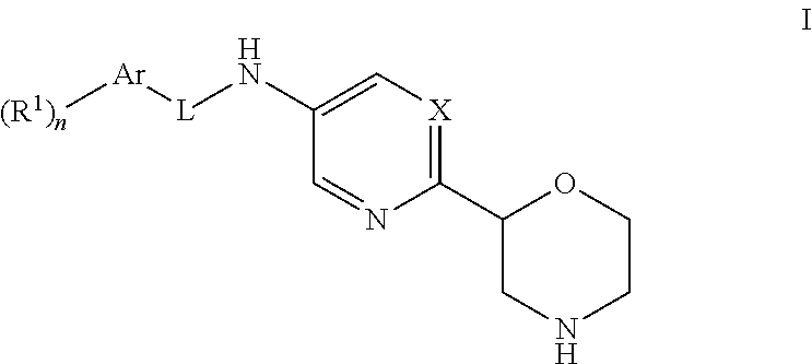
C1(C2=[X]C=C(N[L][Ar][(R1)n])C=N2)CNCCO1
